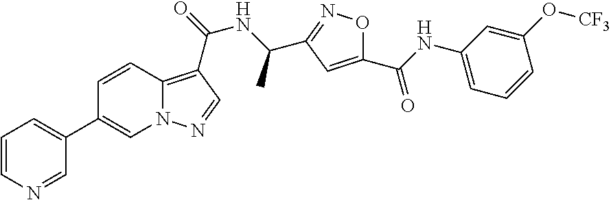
C1=CC2=C(C(=O)NC(C)C3=NOC(C(NC4=CC=CC(O[CF3])=C4)=O)=C3)C=NN2C=C1C1=CC=CN=C1
